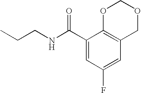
C(CNC(C1=CC(F)=CC2=C1OCOC2)=O)C
